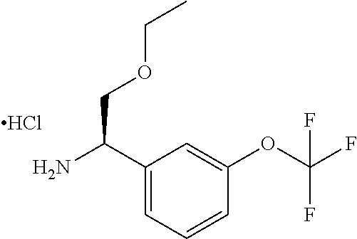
C1(C(N)COCC)=CC=CC(OC(F)(F)F)=C1.Cl
